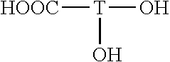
[HOOC][T](O)O
